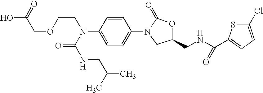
OC(=O)COCCN(C1=CC=C(N2C(=O)OC(CNC(=O)C3=CC=C(Cl)S3)C2)C=C1)C(=O)NCC(C)C
